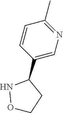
C1=CC(C2NOCC2)=CN=C1C
